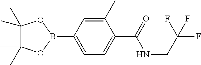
C1(C)(C)C(C)(C)OB(C2=CC=C(C(=O)NCC(F)(F)F)C(C)=C2)O1
